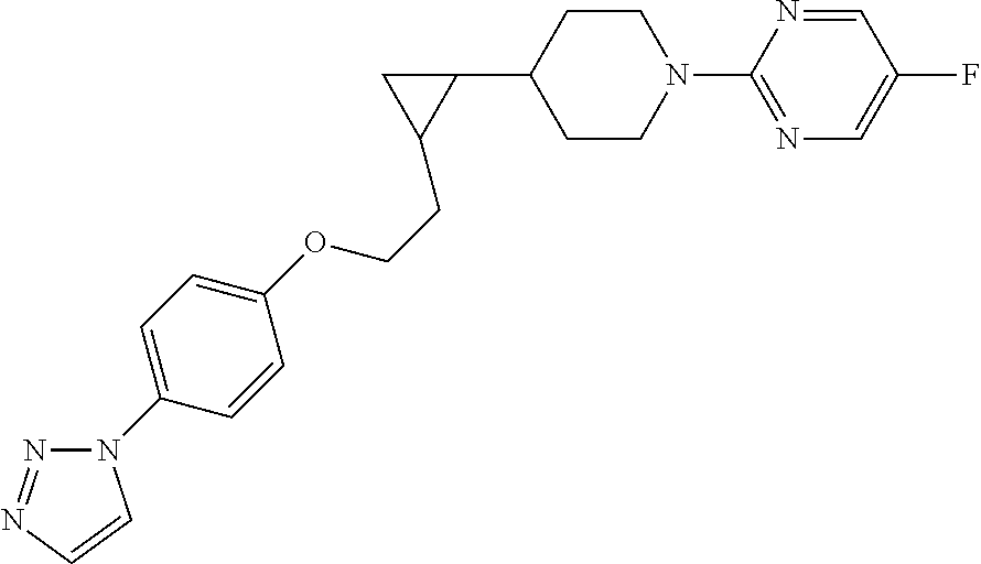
C1CN(C2=NC=C(F)C=N2)CCC1C1CC1CCOC1=CC=C(N2N=NC=C2)C=C1
